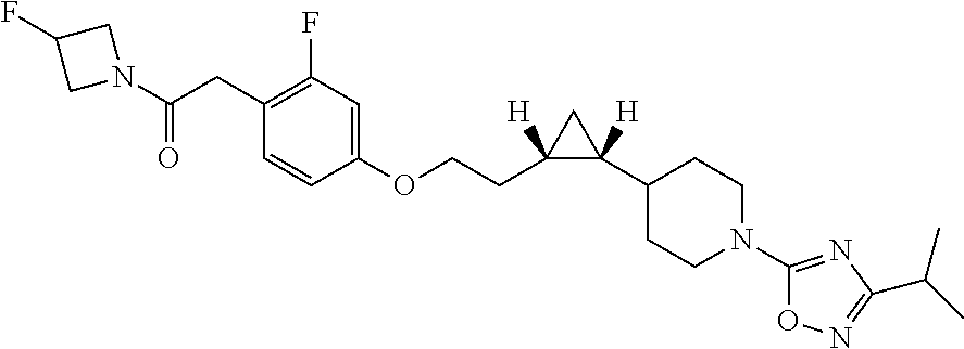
C1CN(C2=NC(C(C)C)=NO2)CCC1C1([H])C(CCOC2=CC(F)=C(CC(N3CC(F)C3)=O)C=C2)([H])C1
